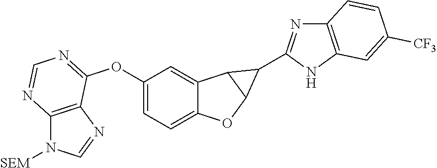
C12=CC=C(OC3=NC=NC4=C3N=CN4[SEM])C=C1C1C(O2)C1C1=NC2=C(N1)C=C([CF3])C=C2
